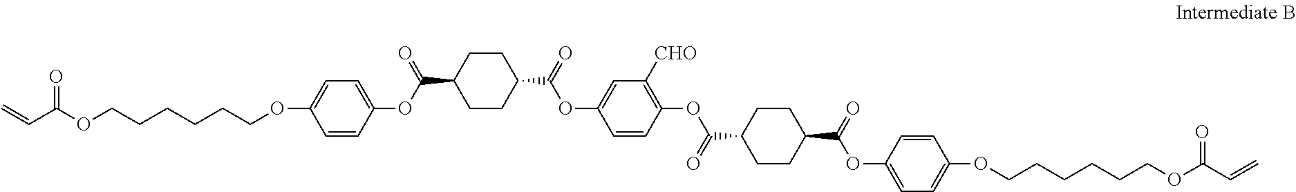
C(C(OCCCCCCOC1=CC=C(OC(C2CCC(C(=O)OC3=CC([CHO])=C(OC(C4CCC(C(=O)OC5=CC=C(OCCCCCCOC(C=C)=O)C=C5)CC4)=O)C=C3)CC2)=O)C=C1)=O)=C
